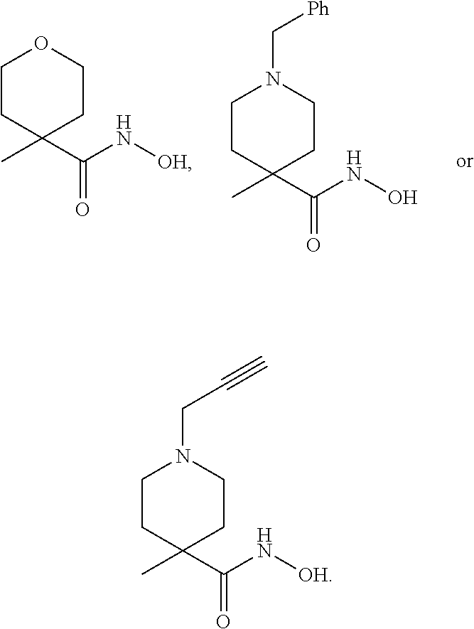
CC1(C(N[OH])=O)CCOCC1.CC1(C(NO)=O)CCN(C[Ph])CC1.CC1(C(N[OH])=O)CCN(CC#C)CC1
